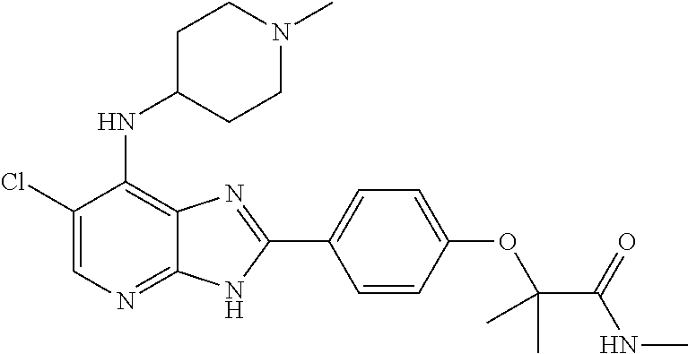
C1(Cl)=CN=C2C(=C1NC1CCN(C)CC1)N=C(C1=CC=C(OC(C(NC)=O)(C)C)C=C1)N2
